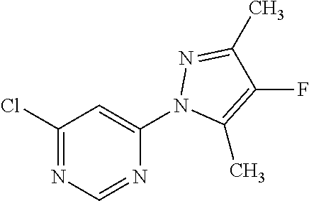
C1(Cl)=NC=NC(N2C(C)=C(F)C(C)=N2)=C1
